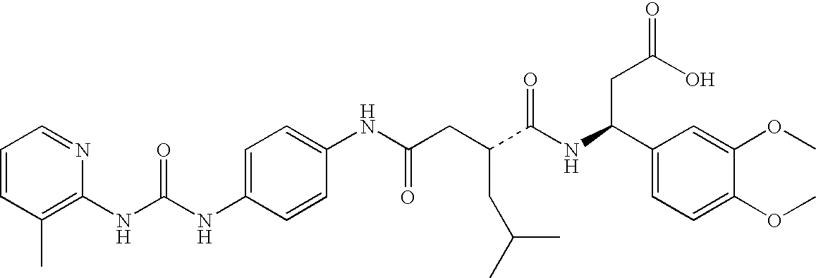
C1=C(NC(NC2=C(C)C=CC=N2)=O)C=CC(NC(CC(C(NC(C2=CC=C(OC)C(OC)=C2)CC(=O)O)=O)CC(C)C)=O)=C1
